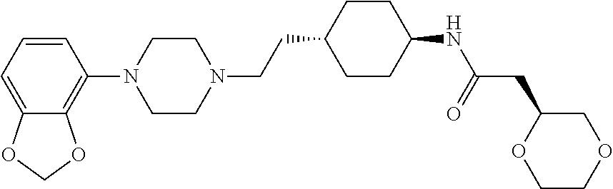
C1=CC=C2C(=C1N1CCN(CCC3CCC(NC(CC4COCCO4)=O)CC3)CC1)OCO2
